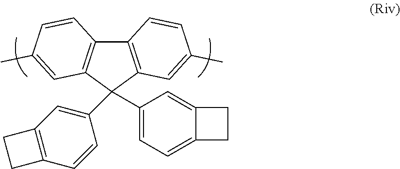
C12=C(C(C3=CC=C4C(=C3)CC4)(C3=CC4=C(C=C3)CC4)C3=C1C=CC(C)=C3)C=C(C)C=C2
